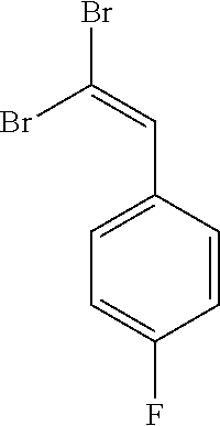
C1(C=C(Br)Br)=CC=C(F)C=C1
